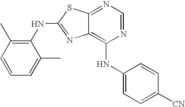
N1=CN=C2C(=C1NC1=CC=C([CN])C=C1)N=C(NC1=C(C)C=CC=C1C)S2
